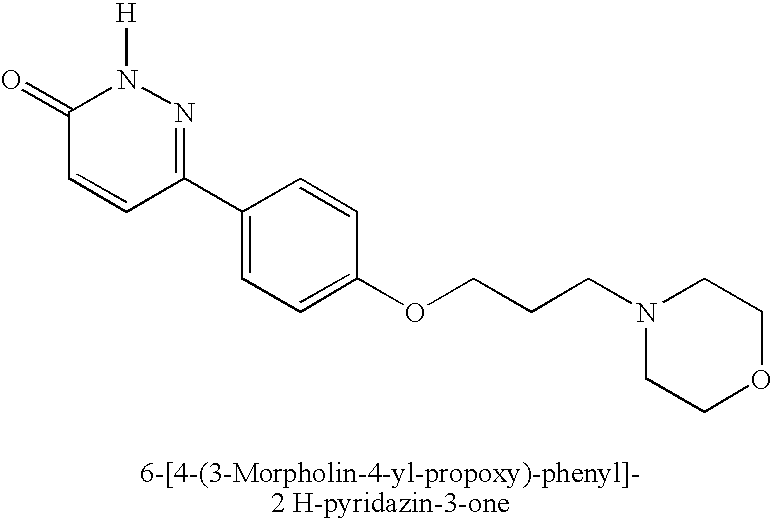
C1(=O)C=CC(C2=CC=C(OCCCN3CCOCC3)C=C2)=NN1[H]
